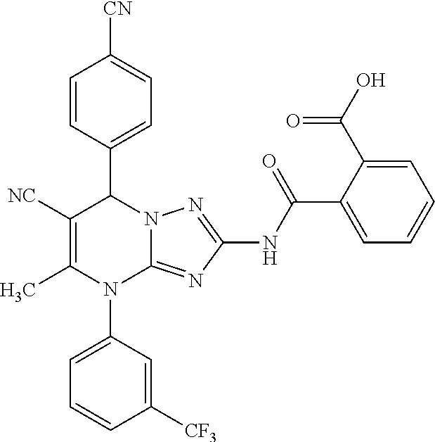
C1=CC(C2C([NC])=C(C)N(C3=CC=CC([CF3])=C3)C3=NC(NC(=O)C4=CC=CC=C4C(O)=O)=NN23)=CC=C1[CN]
